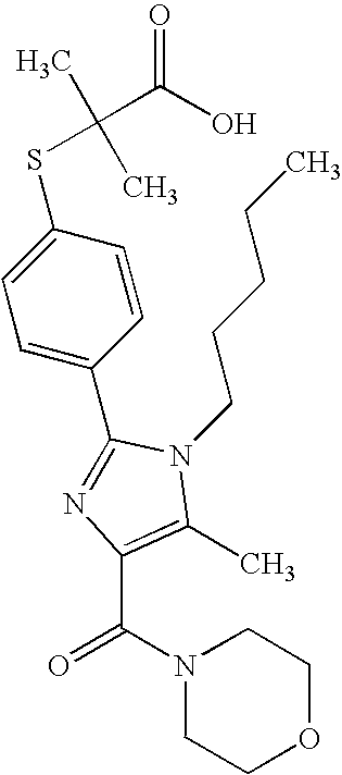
C1(C2=NC(C(N3CCOCC3)=O)=C(C)N2CCCCC)=CC=C(SC(C)(C)C(O)=O)C=C1
